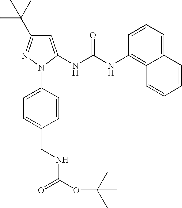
C1=C(N2C(NC(NC3=C4C(=CC=C3)C=CC=C4)=O)=CC(C(C)(C)C)=N2)C=CC(CNC(OC(C)(C)C)=O)=C1
